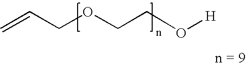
O(CCO[H])CC=C
